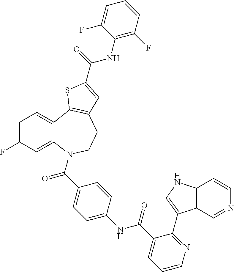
C1=C(F)C=C2C(=C1)C1=C(CCN2C(C2=CC=C(NC(C3=CC=CN=C3C3=CNC4=C3C=NC=C4)=O)C=C2)=O)C=C(C(=O)NC2=C(F)C=CC=C2F)S1
